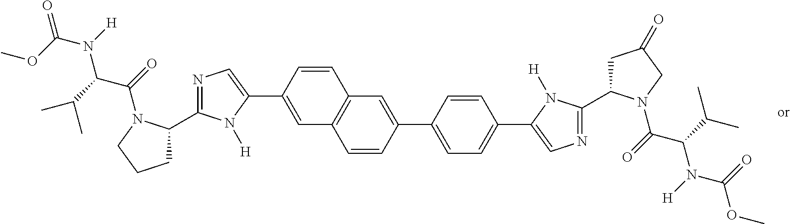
C1=C(C2=CN=C(C3CCCN3C(=O)C(C(C)C)N([H])C(OC)=O)N2[H])C=CC2=C1C=CC(C1=CC=C(C3=CN=C(C4CC(=O)CN4C(=O)C(C(C)C)N([H])C(=O)OC)N3[H])C=C1)=C2
